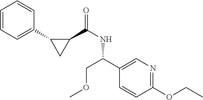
C1=CC=C(C2CC2C(NC(C2=CN=C(OCC)C=C2)COC)=O)C=C1
